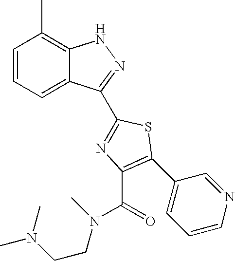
C1=CC=C2C(=C1C)NN=C2C1=NC(C(N(C)CCN(C)C)=O)=C(C2=CC=CN=C2)S1
